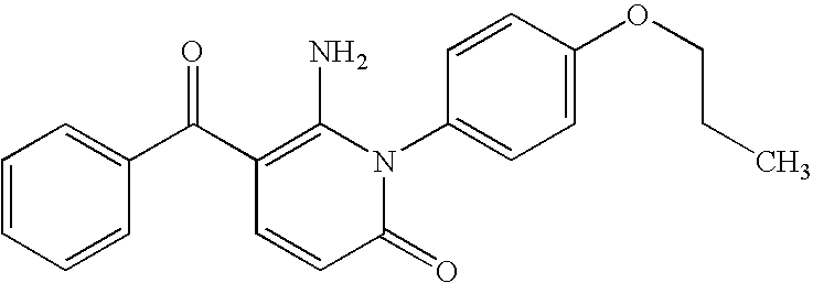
C1=CC=CC(C(C2=C(N)N(C3=CC=C(OCCC)C=C3)C(=O)C=C2)=O)=C1
